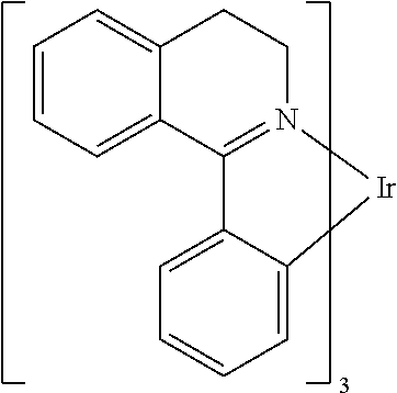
C1=C2C(=CC=C1)C1=N(CCC3=CC=CC=C13)[Ir]2
